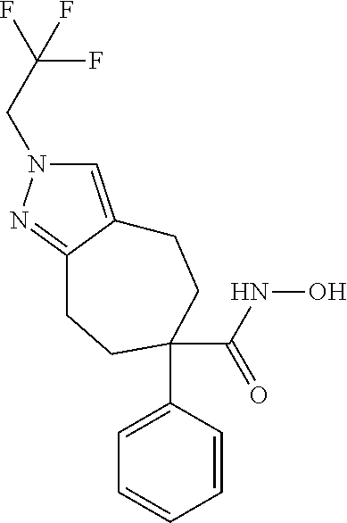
C(NO)(C1(C2=CC=CC=C2)CCC2=NN(CC(F)(F)F)C=C2CC1)=O
